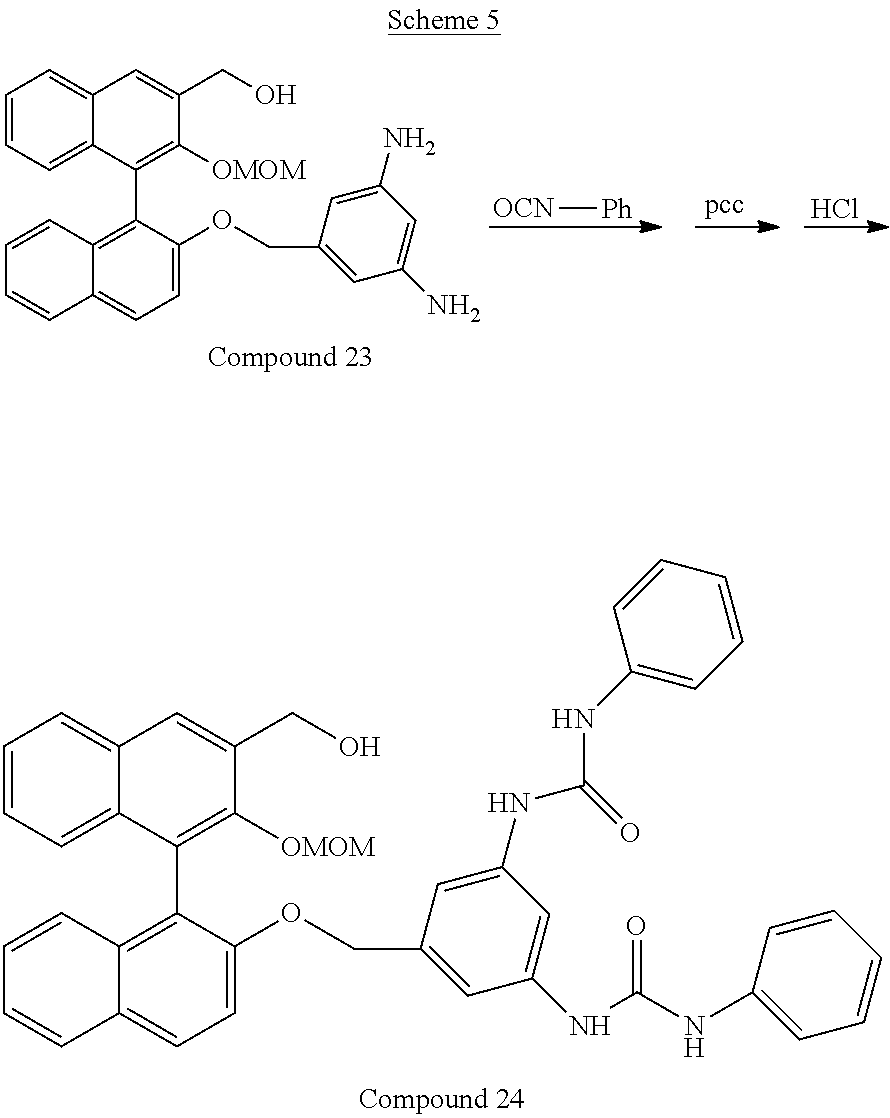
Cl.[OCN][Ph].C1=CC=C2C(=C1)C=C(CO)C([OMOM])=C2C1=C2C(=CC=C1OCC1=CC(N)=CC(N)=C1)C=CC=C2.C1=CC=C2C(=C1)C=C(CO)C([OMOM])=C2C1=C2C(=CC=C1OCC1=CC(NC(NC3=CC=CC=C3)=O)=CC(NC(NC3=CC=CC=C3)=O)=C1)C=CC=C2
